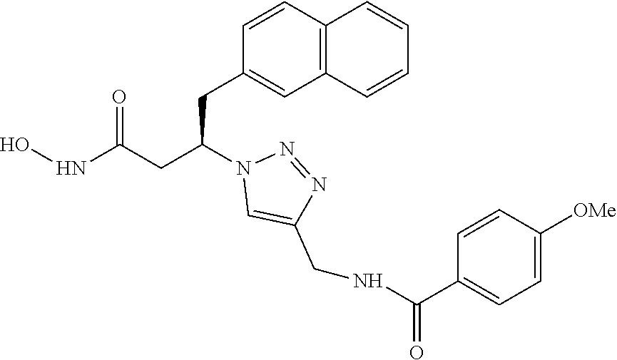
C1(CC(CC(NO)=O)N2C=C(CNC(C3=CC=C([OMe])C=C3)=O)N=N2)=CC2=C(C=C1)C=CC=C2
